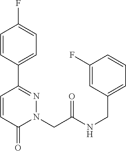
C1=CC(C2=NN(CC(NCC3=CC=CC(F)=C3)=O)C(=O)C=C2)=CC=C1F
